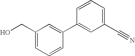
C1(CO)=CC=CC(C2=CC(C#N)=CC=C2)=C1
